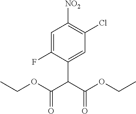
C1=C(F)C(C(C(OCC)=O)C(OCC)=O)=CC(Cl)=C1[NO2]
